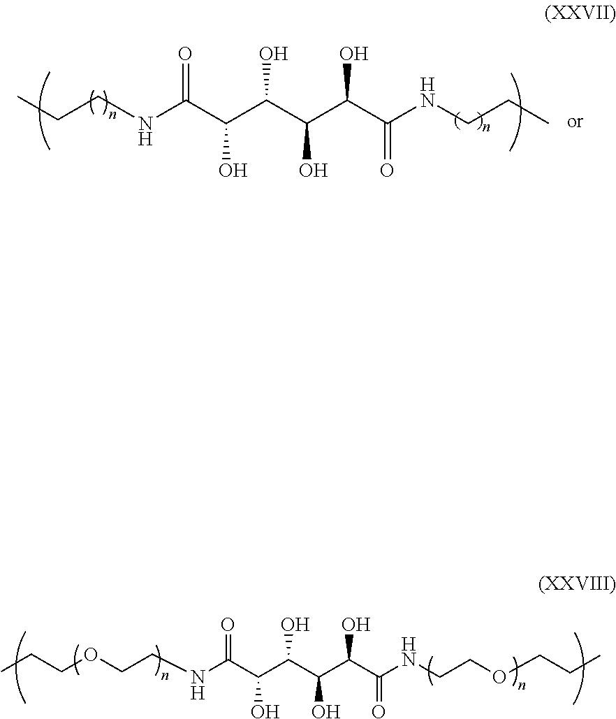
N(C(C(C(C(C(C(NCCOCCC)=O)O)O)O)O)=O)CCOCCC.CCCNC(=O)C(O)C(O)C(O)C(O)C(=O)NCCC
